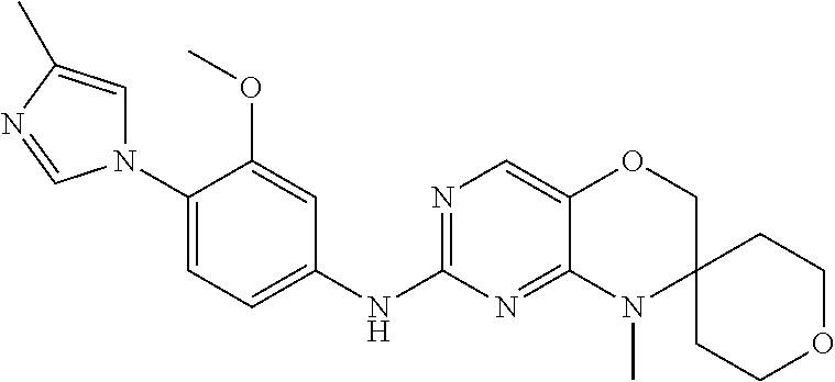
N1(C2=CC=C(NC3=NC=C4C(=N3)N(C)C3(CO4)CCOCC3)C=C2OC)C=C(C)N=C1
